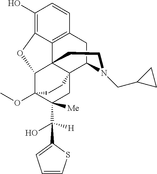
C1(O)=C2C3=C(C=C1)CC1N(CC4CC4)CCC34C(C3(OC)C(C([H])(O)C5=CC=CS5)([Me])CC41CC3)O2
